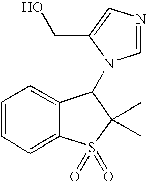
C1=CC=C2C(=C1)C(N1C=NC=C1CO)C(C)(C)S2(=O)=O
